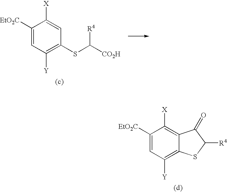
C1([EtO2C])=CC([Y])=C(SC([CO2H])[R4])C=C1[X].C1([EtO2C])=CC([Y])=C2C(=C1[X])C(=O)C([R4])S2
